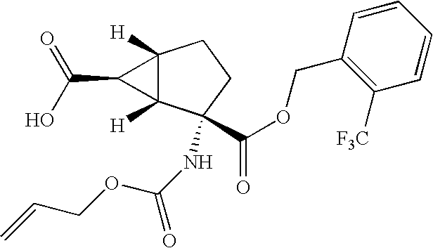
C12([H])C([H])(C(NC(=O)OCC=C)(C(OCC3=C([F3C])C=CC=C3)=O)CC1)C2C(O)=O
